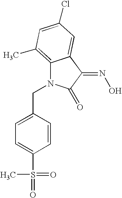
C(N1C2=C(C)C=C(Cl)C=C2C(=NO)C1=O)C1=CC=C(S(C)(=O)=O)C=C1
